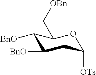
C1([BnO])C([BnO])CC([OTs])OC1C[OBn]
